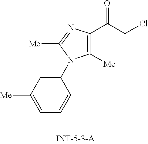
C1=C([Me])C=C(N2C([Me])=C(C(CCl)=O)N=C2[Me])C=C1
